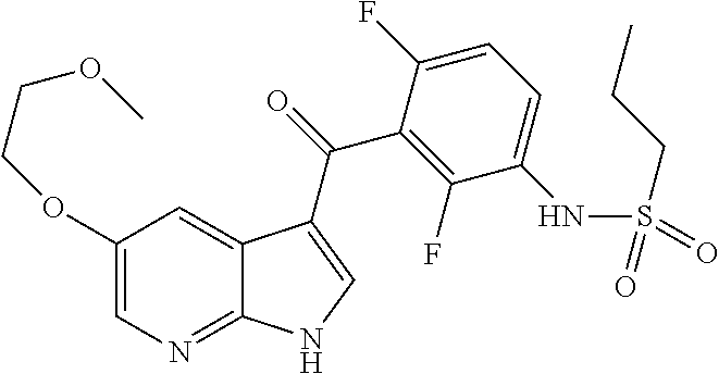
C1(OCCOC)=CN=C2C(=C1)C(C(=O)C1=C(F)C(NS(=O)(CCC)=O)=CC=C1F)=CN2
